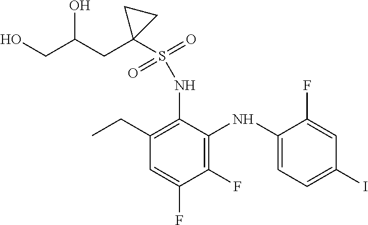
C1(NS(=O)(=O)C2(CC(CO)O)CC2)=C(CC)C=C(F)C(F)=C1NC1=CC=C(I)C=C1F
